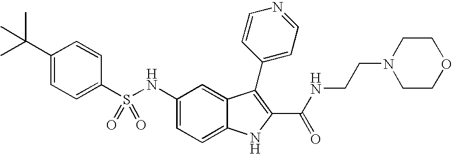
N(C1=CC=C2C(=C1)C(C1=CC=NC=C1)=C(C(NCCN1CCOCC1)=O)N2)S(C1=CC=C(C(C)(C)C)C=C1)(=O)=O
